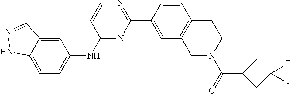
C12=CC=C(NC3=NC(C4=CC5=C(C=C4)CCN(C(C4CC(F)(F)C4)=O)C5)=NC=C3)C=C1C=NN2
